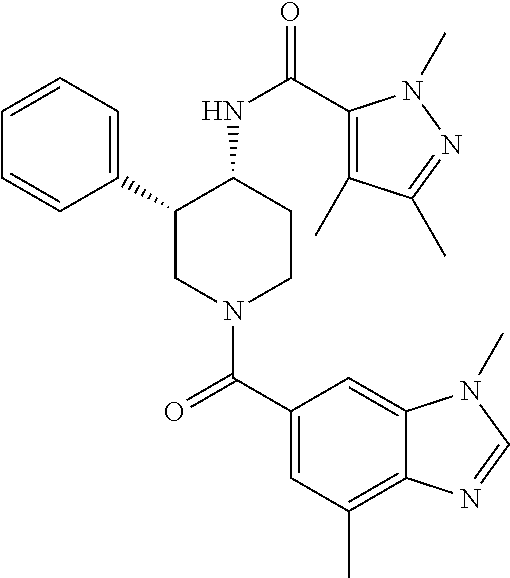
C1=CC=C(C2CN(C(C3=CC(C)=C4C(=C3)N(C)C=N4)=O)CCC2NC(=O)C2=C(C)C(C)=NN2C)C=C1
